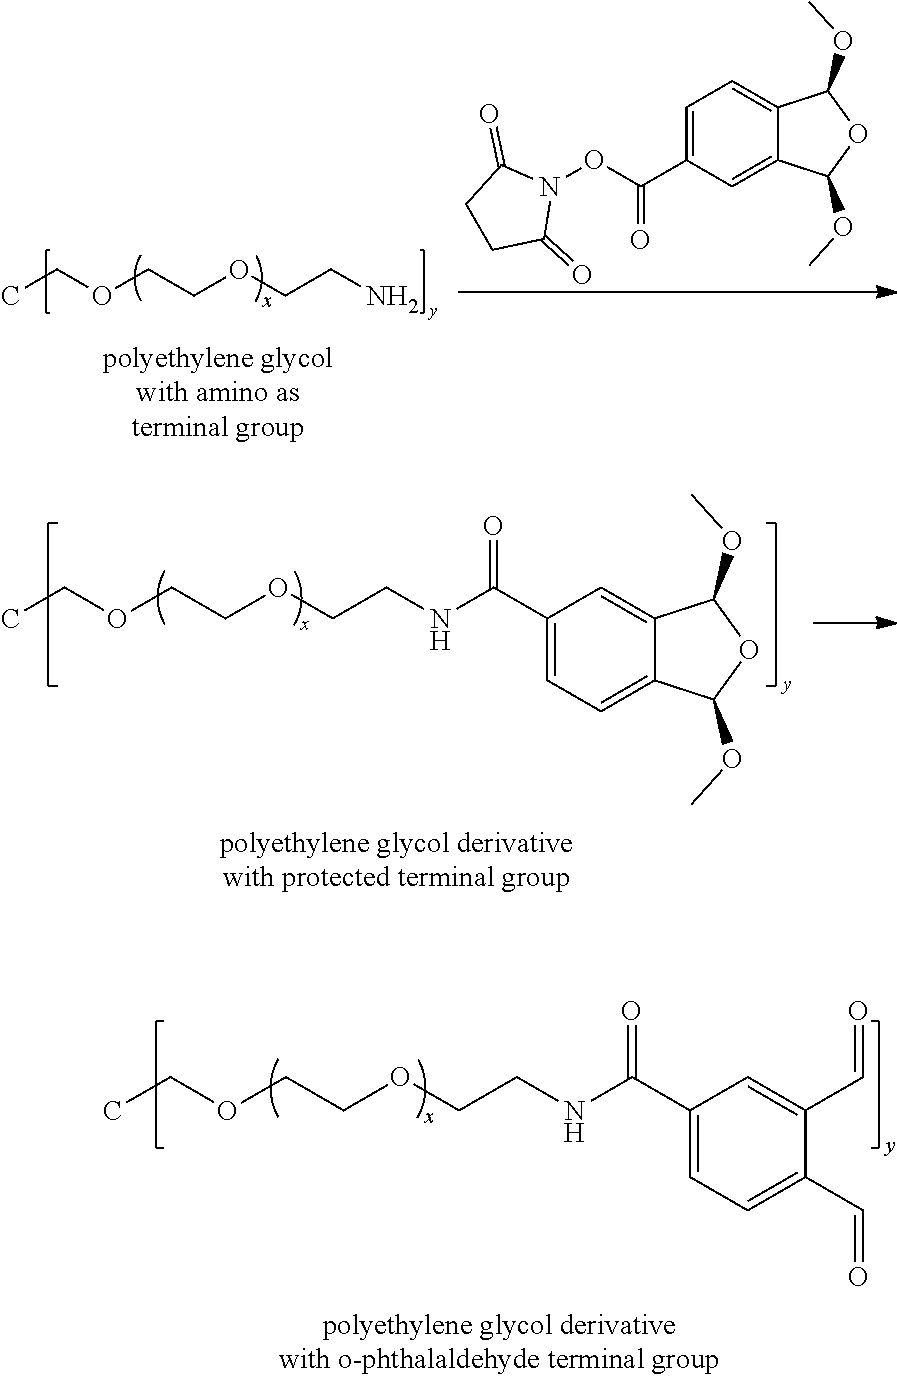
CCOCCOCCN.C1=C(C(ON2C(=O)CCC2=O)=O)C=C2C(=C1)C(OC)OC2OC.CCOCCOCCNC(C1=CC=C2C(=C1)C(OC)OC2OC)=O.CCOCCOCCNC(C1=CC=C(C=O)C(C=O)=C1)=O
